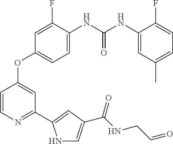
C1=C(NC(NC2=CC(C)=CC=C2F)=O)C(F)=CC(OC2=CC(C3=CC(C(NCC=O)=O)=CN3)=NC=C2)=C1
